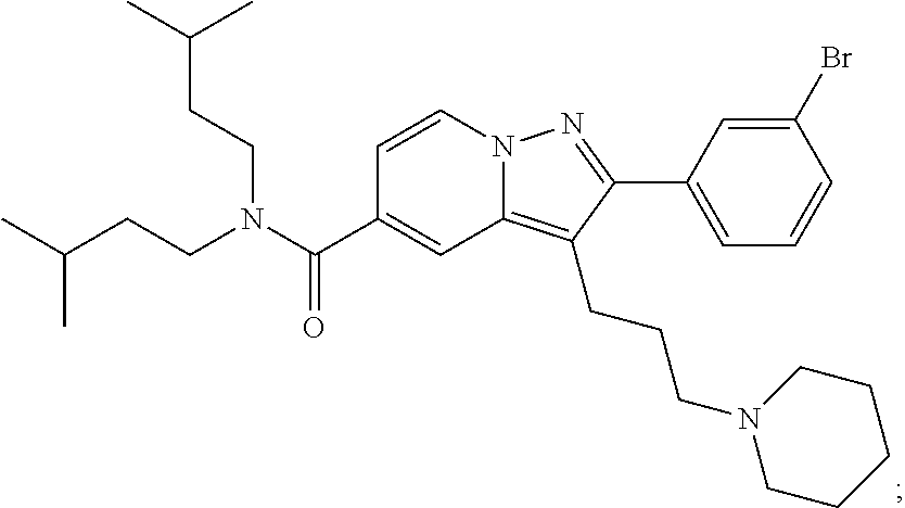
N12C(=C(CCCN3CCCCC3)C(C3=CC=CC(Br)=C3)=N1)C=C(C(N(CCC(C)C)CCC(C)C)=O)C=C2
